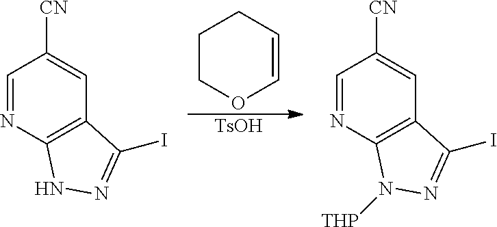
C1COC=CC1.[TsOH].C1=NC2=C(C=C1[CN])C(I)=NN2.C1=NC2=C(C=C1[CN])C(I)=NN2[THP]
